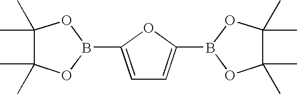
C1=C(B2OC(C)(C)C(C)(C)O2)OC(B2OC(C)(C)C(C)(C)O2)=C1
